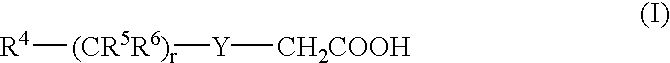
[R4][(CR5R6)r][Y][CH2COOH]
